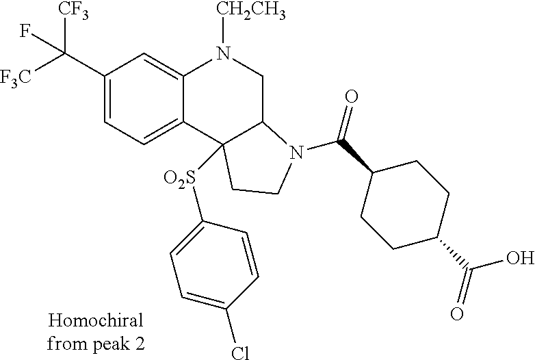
C1(C([F3C])([CF3])F)=CC=C2C(=C1)N([CH2CH3])CC1C2([O2S]C2=CC=C(Cl)C=C2)CCN1C(=O)C1CCC(C(=O)O)CC1
